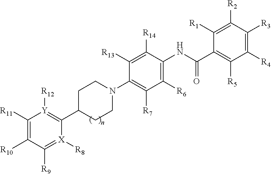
[R10]C1=C([R11])[Y]([R12])=C(C2CCN(C3=C([R7])C([R6])=C(NC(=O)C4=C([R5])C([R4])=C([R3])C([R2])=C4[R1])C([R14])=C3[R13])CC2)[X]([R8])=C1[R9]
